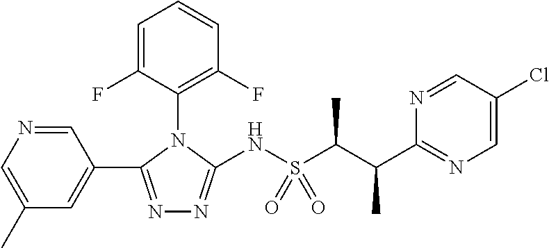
C1(N2C(NS(C(C(C3=NC=C(Cl)C=N3)C)C)(=O)=O)=NN=C2C2=CC(C)=CN=C2)=C(F)C=CC=C1F
